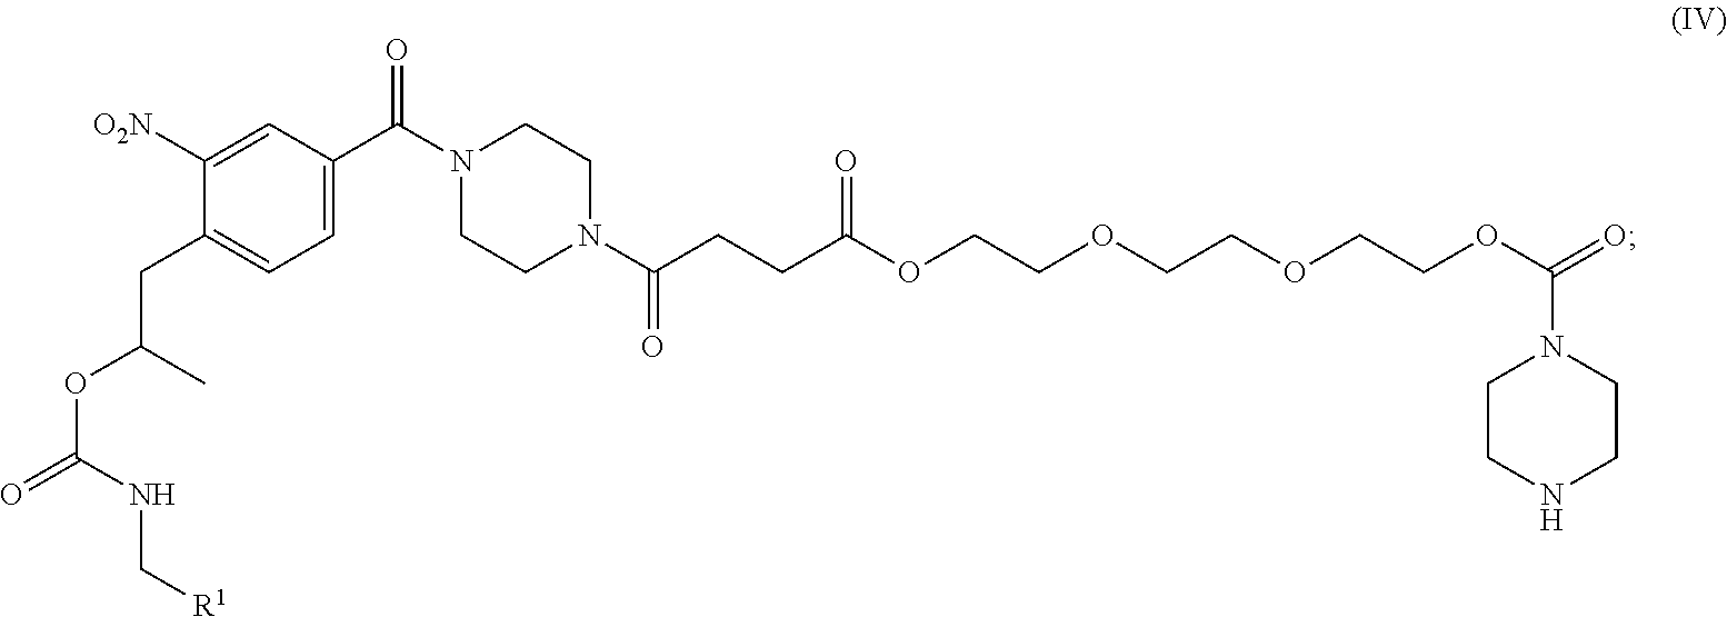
C(CCC(OCCOCCOCCOC(=O)N1CCNCC1)=O)(=O)N1CCN(C(C2=CC=C(CC(OC(=O)NC[R1])C)C([O2N])=C2)=O)CC1
